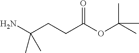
NC(CCC(OC(C)(C)C)=O)(C)C
